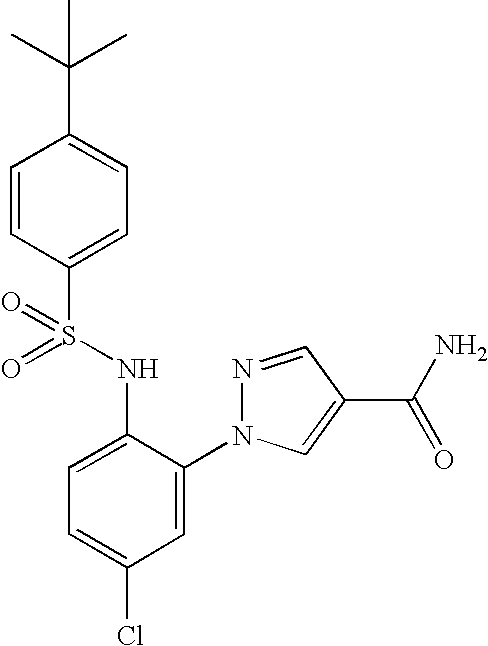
C1=CC(S(NC2=CC=C(Cl)C=C2N2N=CC(C(N)=O)=C2)(=O)=O)=CC=C1C(C)(C)C
